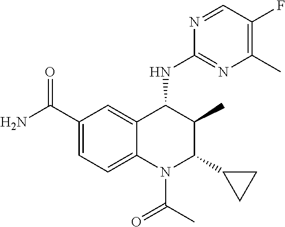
C1(C(N)=O)=CC=C2C(=C1)C(NC1=NC(C)=C(F)C=N1)C(C)C(C1CC1)N2C(C)=O
